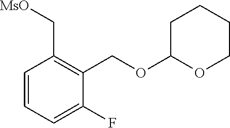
C1=CC=C(F)C(COC2OCCCC2)=C1C[MsO]
